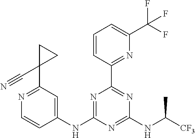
N1=C(NC2=CC(C3(C#N)CC3)=NC=C2)N=C(NC([CF3])C)N=C1C1=NC(C(F)(F)F)=CC=C1
